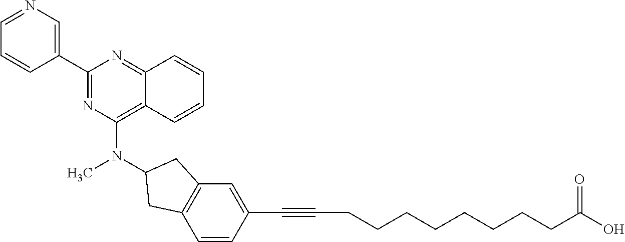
C1(C2=NC(N(C)C3CC4=C(C=CC(C#CCCCCCCCCC(O)=O)=C4)C3)=C3C(=N2)C=CC=C3)=CN=CC=C1
